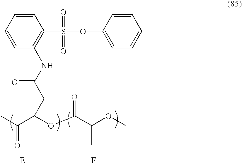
CC(=O)C(OC(C(OC)C)=O)CC(=O)NC1=C(S(=O)(=O)OC2=CC=CC=C2)C=CC=C1.F
